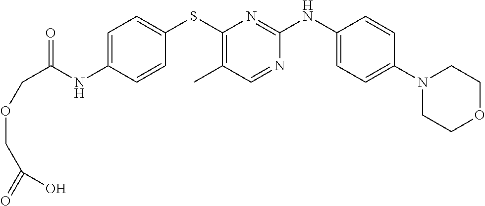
C1=C(NC(COCC(=O)O)=O)C=CC(SC2=C(C)C=NC(NC3=CC=C(N4CCOCC4)C=C3)=N2)=C1
